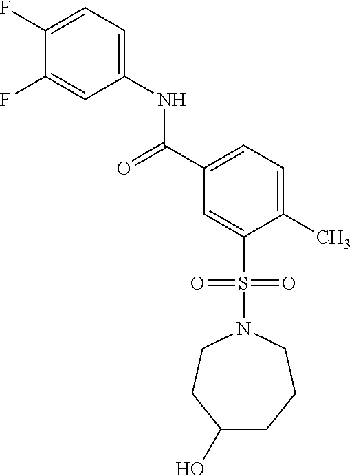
C1(F)=CC=C(NC(=O)C2=CC=C(C)C(S(=O)(=O)N3CCC(O)CCC3)=C2)C=C1F
